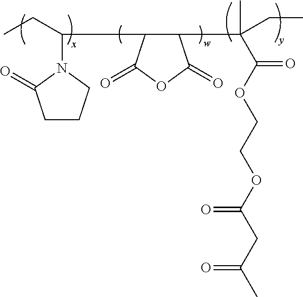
C1CCN(C(CC)C2C(C(C)(C(OCCOC(CC(C)=O)=O)=O)CC)C(=O)OC2=O)C1=O
